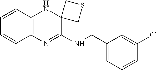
C12=C(N=C(NCC3=CC=CC(Cl)=C3)C3(N1)CSC3)C=CC=C2
